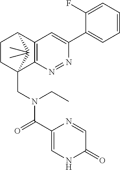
N1=NC2=C(C=C1C1=CC=CC=C1F)C1CCC2(CN(C(=O)C2=CNC(=O)C=N2)CC)C1(C)C
